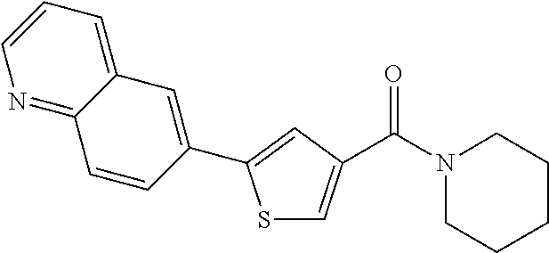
S1C=C(C(N2CCCCC2)=O)C=C1C1=CC2=CC=CN=C2C=C1
